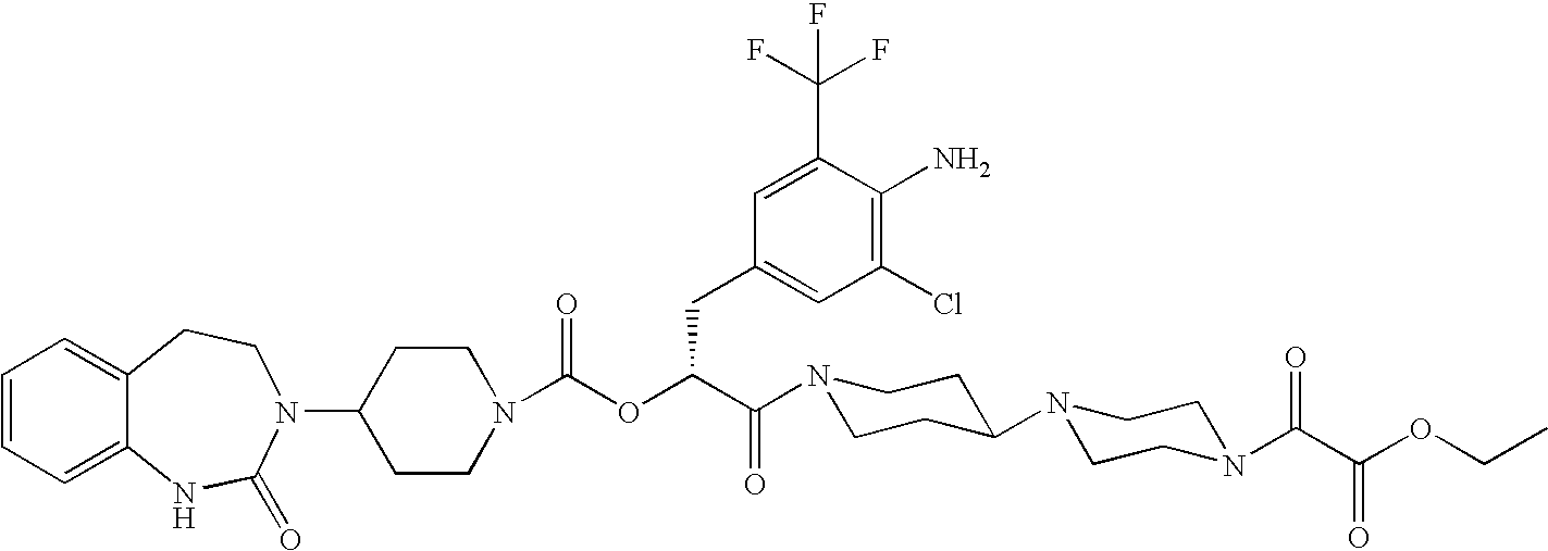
C1(N2C(=O)NC3=CC=CC=C3CC2)CCN(C(OC(C(=O)N2CCC(N3CCN(C(C(OCC)=O)=O)CC3)CC2)CC2=CC(Cl)=C(N)C(C(F)(F)F)=C2)=O)CC1
